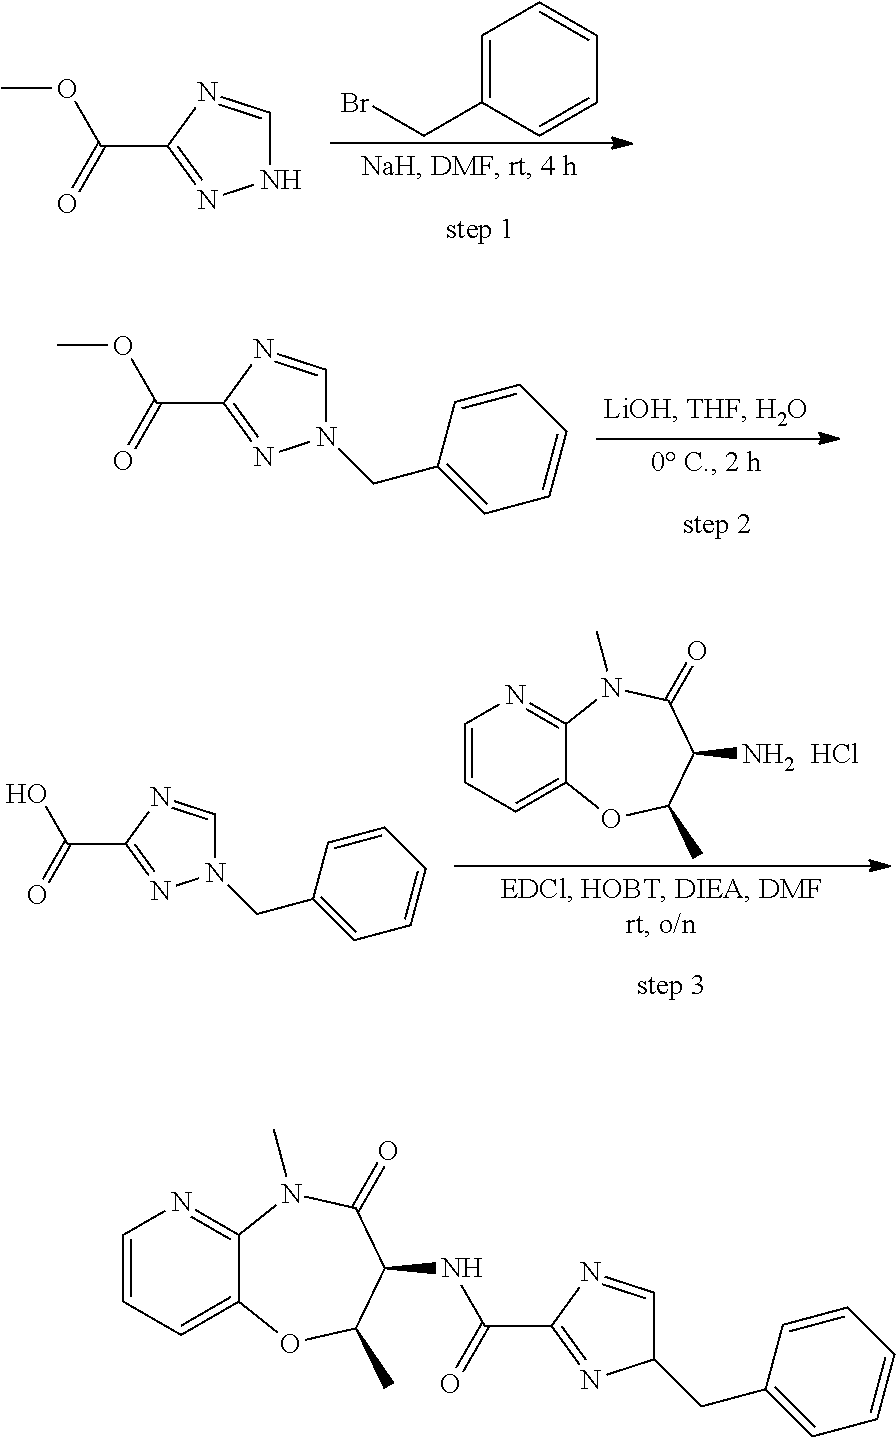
C1=C(CBr)C=CC=C1.N1C=NC(C(=O)OC)=N1.N1(CC2=CC=CC=C2)C=NC(C(=O)OC)=N1.C1=CC=C2C(=N1)N(C)C(=O)C(N)C(C)O2.Cl.N1(CC2=CC=CC=C2)C=NC(C(=O)O)=N1.C1=CC=C2C(=N1)N(C)C(=O)C(NC(C1=NC(CC3=CC=CC=C3)C=N1)=O)C(C)O2
